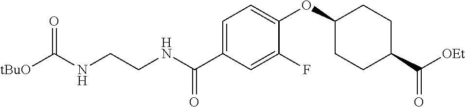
C1=C(C(NCCNC([tBuO])=O)=O)C=C(F)C(OC2CCC(C(=O)[OEt])CC2)=C1
